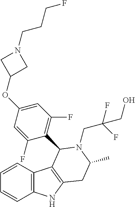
C1=CC2=C(C=C1)NC1=C2C(C2=C(F)C=C(OC3CN(CCCF)C3)C=C2F)N(CC(F)(F)CO)C(C)C1
